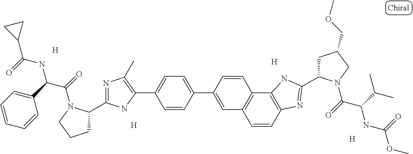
C1=CC(C2=CC=C(C3=C(C)N=C(C4CCCN4C(=O)C(C4=CC=CC=C4)NC(=O)C4CC4)N3)C=C2)=CC2=C1C1=C(C=C2)N=C(C2CC(COC)CN2C(=O)C(C(C)C)NC(=O)OC)N1.[H].[H].[H].[H]
